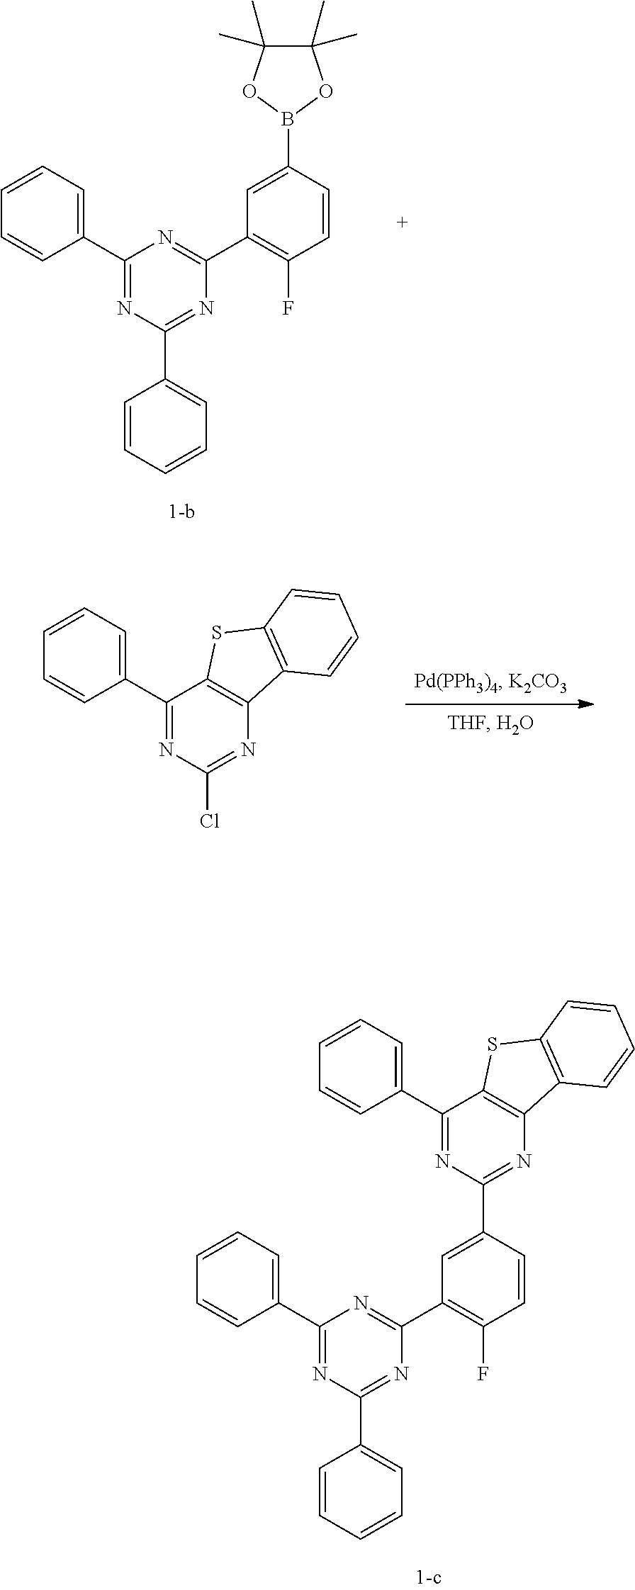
C1=CC=CC=C1C1=NC(C2=C(F)C=CC(B3OC(C)(C)C(C)(C)O3)=C2)=NC(C2=CC=CC=C2)=N1.C1(C2=CC=CC=C2)=NC(Cl)=NC2=C1SC1=C2C=CC=C1.C1=CC=CC=C1C1=NC(C2=C(F)C=CC(C3=NC4=C(C(C5=CC=CC=C5)=N3)SC3=C4C=CC=C3)=C2)=NC(C2=CC=CC=C2)=N1
